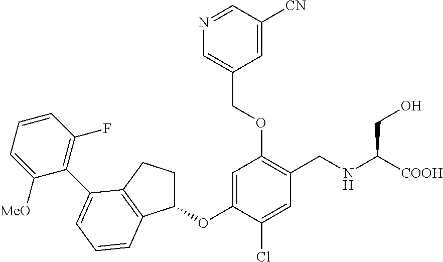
C1=C(OC2CCC3=C2C=CC=C3C2=C(F)C=CC=C2[MeO])C(Cl)=CC(CNC([COOH])CO)=C1OCC1=CN=CC([CN])=C1
